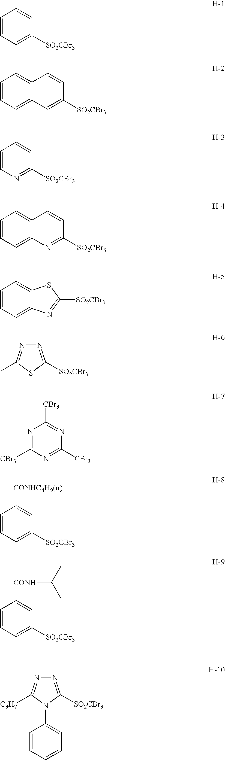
C1=CC=C([SO2CBr3])C=C1.C12=CC=CC=C1C=C([SO2CBr3])C=C2.C1=CN=C([SO2CBr3])C=C1.C12=CC=CC=C1N=C([SO2CBr3])C=C2.C12=CC=CC=C1N=C([SO2CBr3])S2.N1=C([SO2CBr3])SC(C)=N1.N1=C([CBr3])N=C([CBr3])N=C1[CBr3].C1=CC=C([SO2CBr3])C=C1[CONHC4H9(n)].C1=CC=C([SO2CBr3])C=C1[CONH]C(C)C.C1=CC=CC=C1N1C([C3H7])=NN=C1[SO2CBr3]
